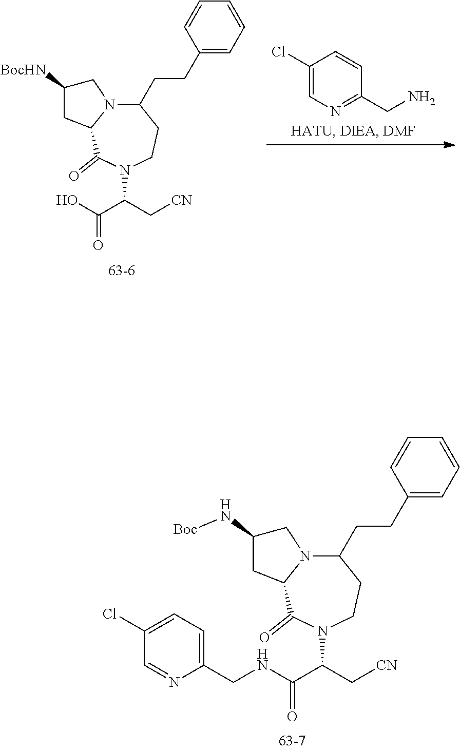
N(C(C(C[CN])N1CCC(CCC2=CC=CC=C2)N2C(C1=O)CC(N[Boc])C2)=O)CC1=CC=C(Cl)C=N1.OC(C(C[CN])N1CCC(CCC2=CC=CC=C2)N2C(C1=O)CC([BocHN])C2)=O.C1(Cl)=CN=C(CN)C=C1
